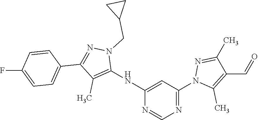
N1=C(N2C(C)=C(C=O)C(C)=N2)C=C(NC2=C(C)C(C3=CC=C(F)C=C3)=NN2CC2CC2)N=C1
